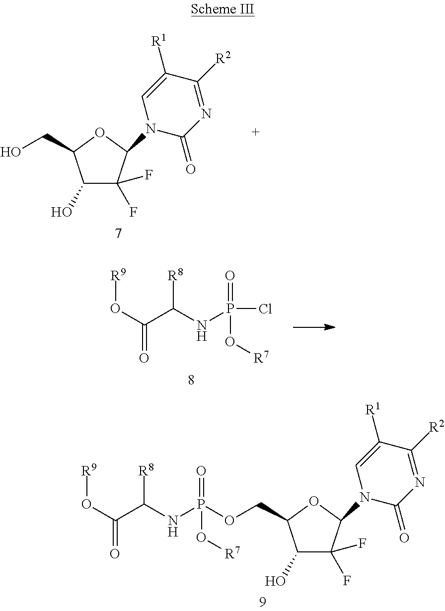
C1(O)C(F)(F)C(N2C(=O)N=C([R2])C([R1])=C2)OC1CO.O=C(O[R9])C(NP(Cl)(=O)O[R7])[R8].C1(O)C(F)(F)C(N2C(=O)N=C([R2])C([R1])=C2)OC1COP(NC(C(O[R9])=O)[R8])(=O)O[R7]
